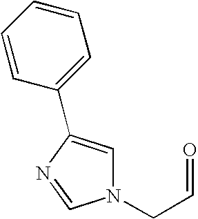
N1(CC=O)C=C(C2=CC=CC=C2)N=C1
